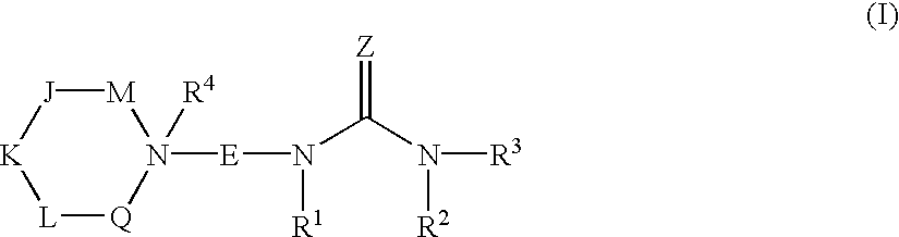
[L]1[Q]N([E]N(C(N([R3])[R2])=[Z])[R1])([R4])[M][J][K]1
